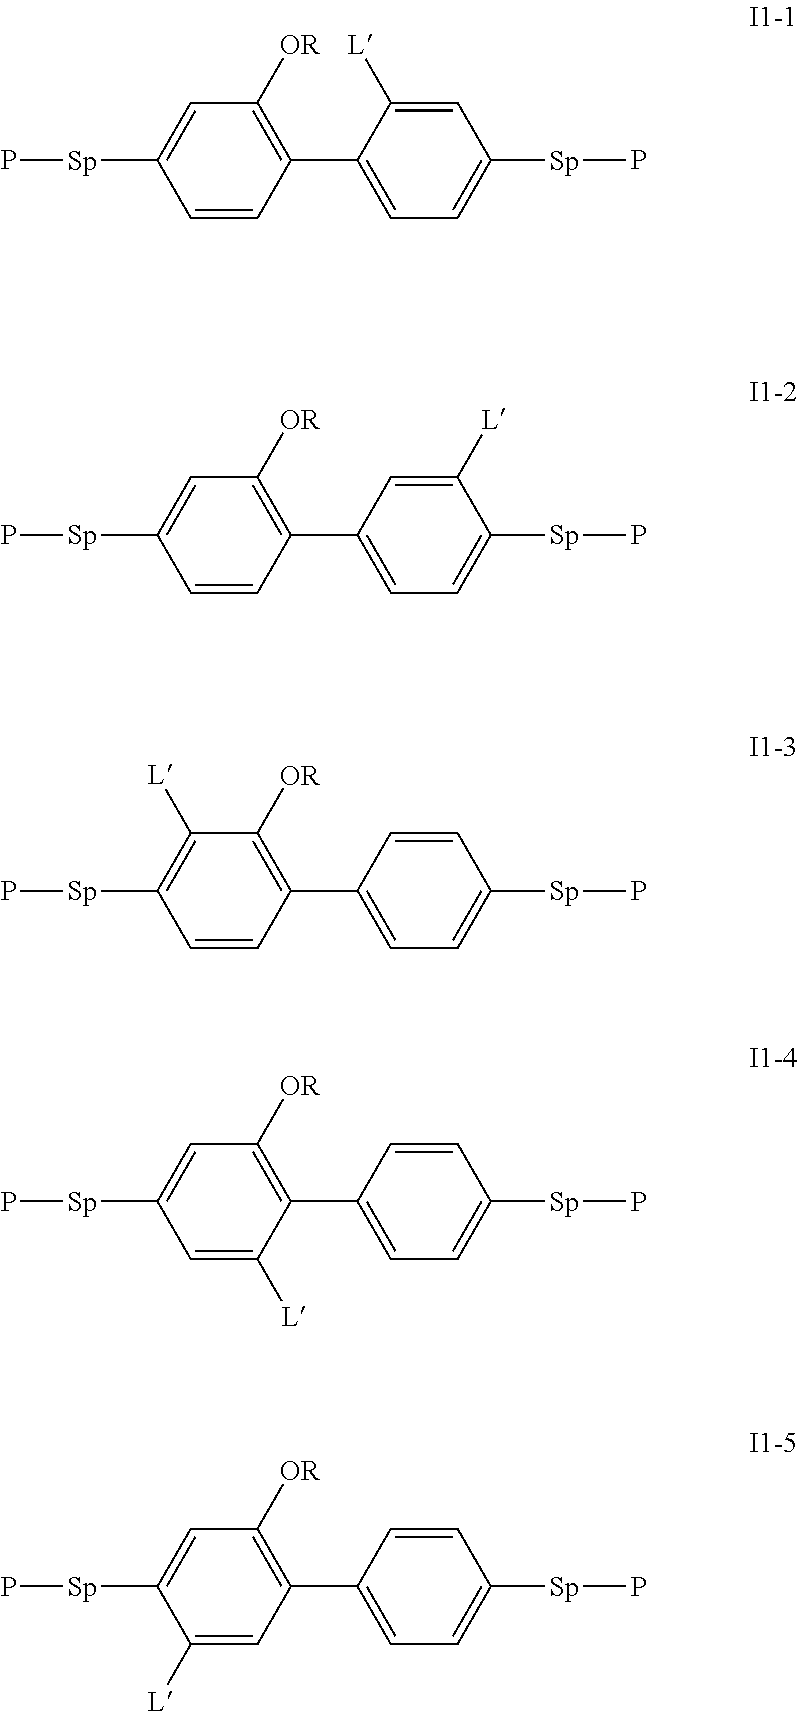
C1=CC(C2=CC=C([Sp]P)C=C2[L])=C([OR])C=C1[Sp]P.C1=CC(C2=CC=C([Sp]P)C([L])=C2)=C([OR])C=C1[Sp]P.C1=CC(C2=CC=C([Sp]P)C=C2)=C([OR])C([L])=C1[Sp]P.C1=C([L])C(C2=CC=C([Sp]P)C=C2)=C([OR])C=C1[Sp]P.C1(C2=CC=C([Sp]P)C=C2)=C([OR])C=C([Sp]P)C([L])=C1
